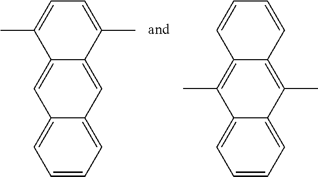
C12=CC=CC=C1C=C1C(=C2)C(C)=CC=C1C.C12=CC=CC=C1C(C)=C1C(=C2C)C=CC=C1
